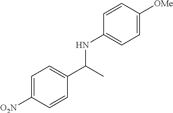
C1=C([O2N])C=CC(C(C)NC2=CC=C([OMe])C=C2)=C1
